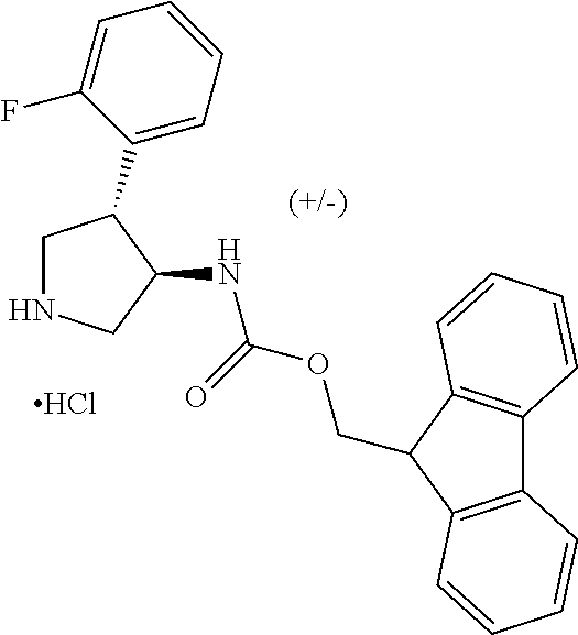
N1CC(C2=CC=CC=C2F)C(NC(OCC2C3=C(C4=C2C=CC=C4)C=CC=C3)=O)C1.Cl
